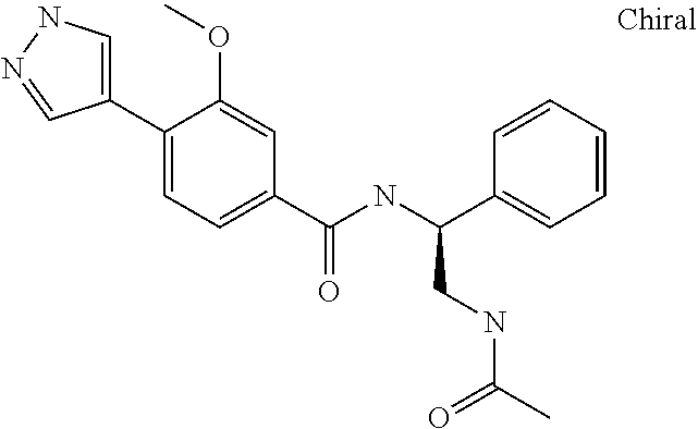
C1=C(C2=CC=C(C(=O)NC(C3=CC=CC=C3)CNC(C)=O)C=C2OC)C=NN1
